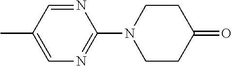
N1=CC(C)=CN=C1N1CCC(=O)CC1
